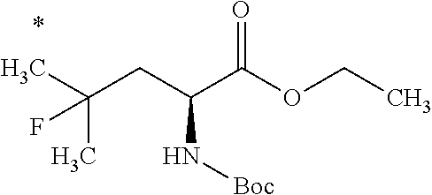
C(CC(C(OCC)=O)N[Boc])(C)(C)F
